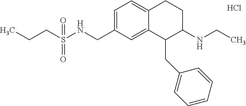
Cl.C1=C(CNS(CCC)(=O)=O)C=C2C(=C1)CCC(NCC)C2CC1=CC=CC=C1
